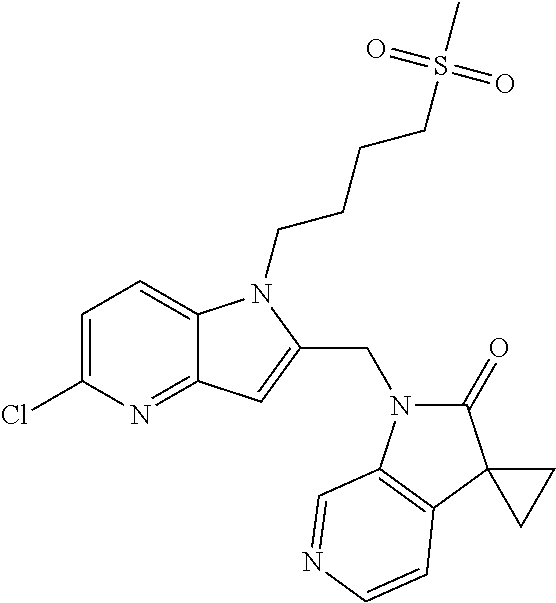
C1=C(Cl)N=C2C(=C1)N(CCCCS(C)(=O)=O)C(CN1C(=O)C3(C4=C1C=NC=C4)CC3)=C2
